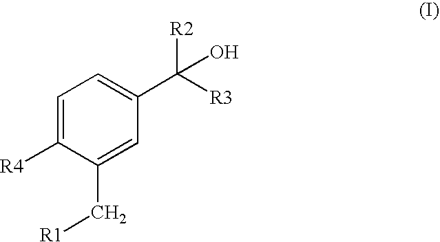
C1=C([R4])C(C[R1])=CC(C([R2])([R3])O)=C1
